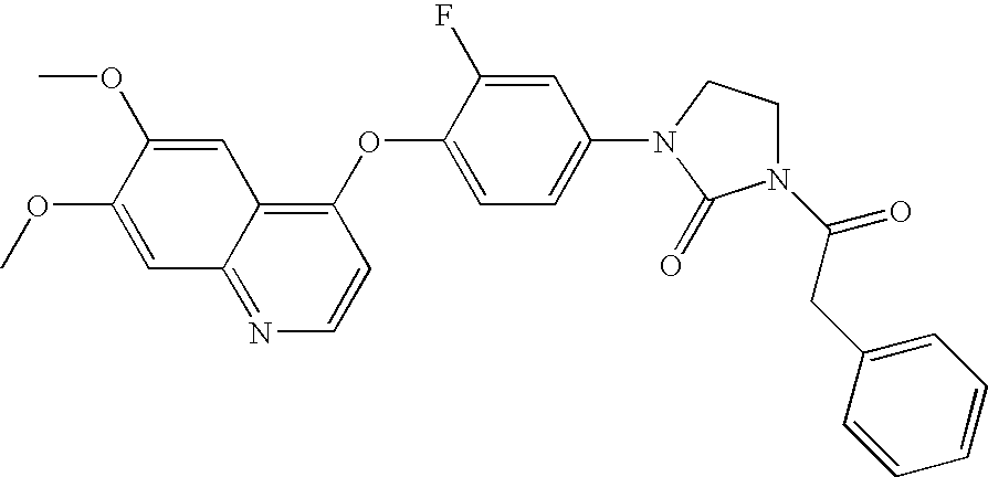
C1(OC2=CC=C(N3C(=O)N(C(CC4=CC=CC=C4)=O)CC3)C=C2F)=C2C(=NC=C1)C=C(OC)C(OC)=C2
